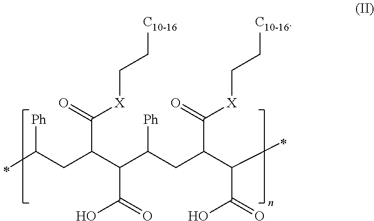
C(CC(C(C(CC(C(=O)[X]CC[C10-16])C(C(=O)O)C)[Ph])C(=O)O)C(=O)[X]CC[C10-16])([Ph])C
